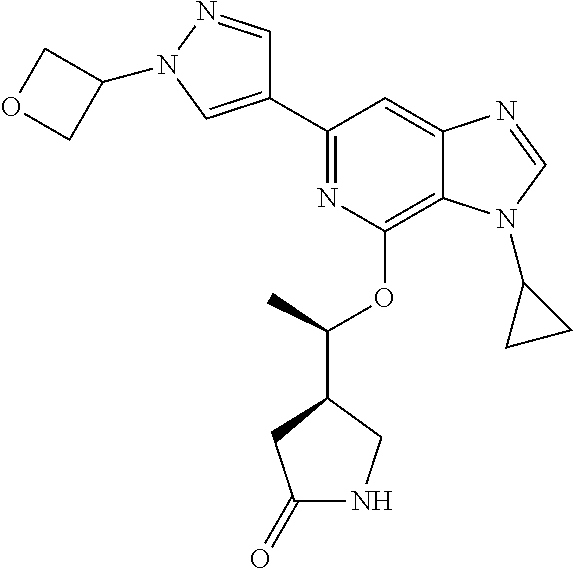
C1(C2=CN(C3COC3)N=C2)=NC(OC(C2CC(=O)NC2)C)=C2C(=C1)N=CN2C1CC1
